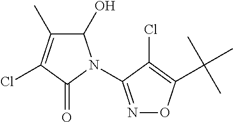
C1(O)C(C)=C(Cl)C(=O)N1C1=NOC(C(C)(C)C)=C1Cl
